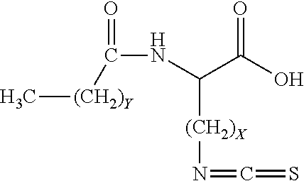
O=C(O)C([(CH2)X]N=C=S)NC([(CH2)Y]C)=O
